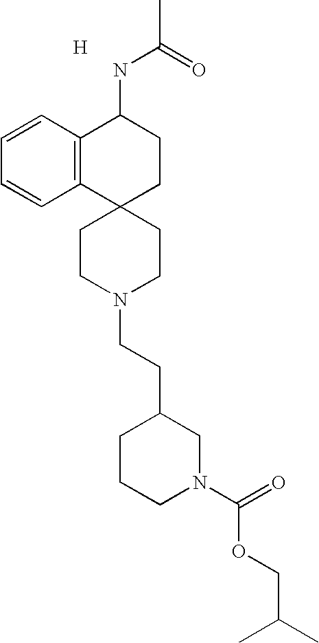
C1CN(CCC2CCCN(C(=O)OCC(C)C)C2)CCC12CCC(NC(=O)C)C1=C2C=CC=C1.[H]
